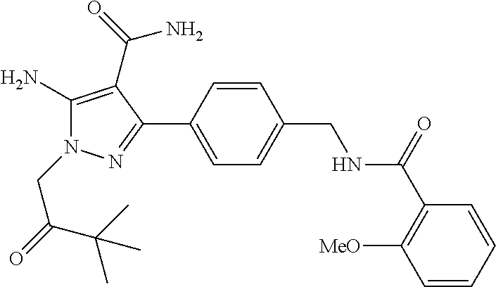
C1(N)=C(C(=O)N)C(C2=CC=C(CNC(=O)C3=C([MeO])C=CC=C3)C=C2)=NN1CC(=O)C(C)(C)C
